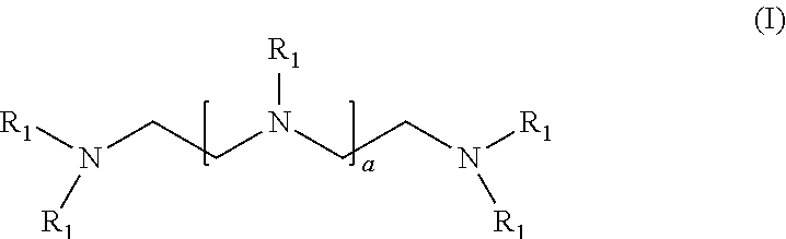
[R1]N(CCN([R1])[R1])CCN([R1])[R1]
